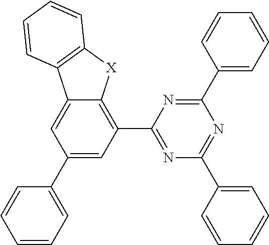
C1(C2=C3C(=CC(C4=CC=CC=C4)=C2)C2=C([X]3)C=CC=C2)=NC(C2=CC=CC=C2)=NC(C2=CC=CC=C2)=N1
